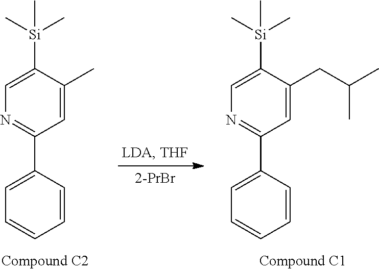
C1([Si](C)(C)C)=CN=C(C2=CC=CC=C2)C=C1C.C1([Si](C)(C)C)=CN=C(C2=CC=CC=C2)C=C1CC(C)C
